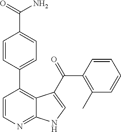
C1=CC(C2=C3C(=NC=C2)NC=C3C(C2=C(C)C=CC=C2)=O)=CC=C1C(=O)N
